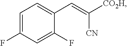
C1=C(F)C=C(F)C(C=C([CO2H])[CN])=C1
